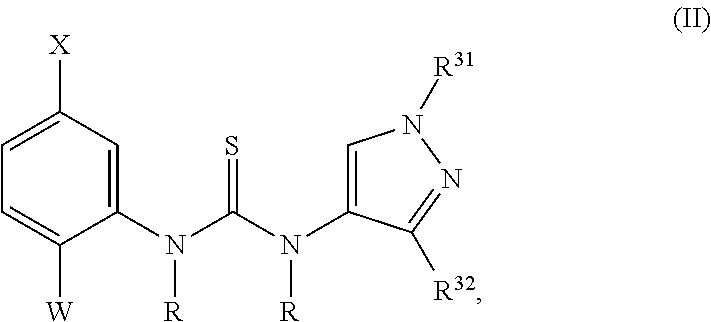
C1(N(C(N(C2=CN([R31])N=C2[R32])[R])=S)[R])=CC([X])=CC=C1[W]
